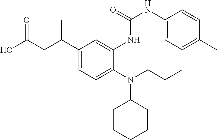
OC(CC(C1=CC=C(N(CC(C)C)C2CCCCC2)C(NC(NC2=CC=C(C)C=C2)=O)=C1)C)=O
